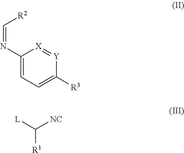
N(C1=CC=C([R3])[Y]=[X]1)=C[R2].C([R1])([L])[NC]
